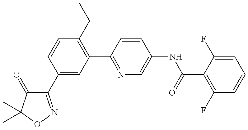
C1(C2=CC(C3=NC=C(NC(=O)C4=C(F)C=CC=C4F)C=C3)=C(CC)C=C2)=NOC(C)(C)C1=O
